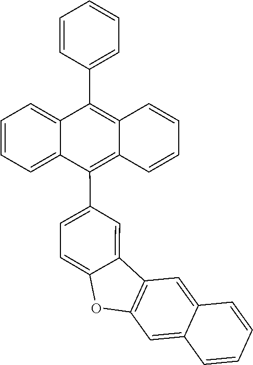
C1=C2C=CC=CC2=CC2=C1OC1=CC=C(C3=C4C(=C(C5=CC=CC=C5)C5=CC=CC=C35)C=CC=C4)C=C21
